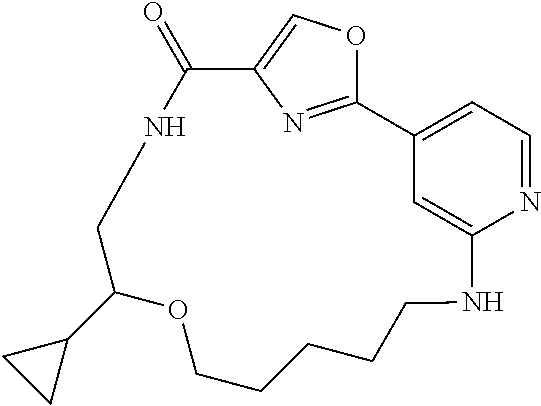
C12=CC=NC(=C1)NCCCCCOC(C1CC1)CNC(=O)C1=COC2=N1
